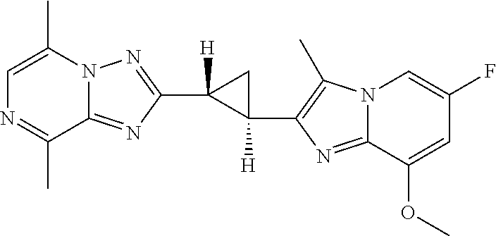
C1=C(C)N2C(=NC(C3([H])C(C4=C(C)N5C(=N4)C(OC)=CC(F)=C5)([H])C3)=N2)C(C)=N1
